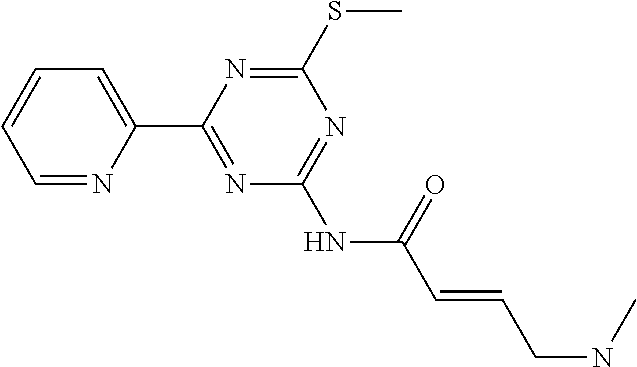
C1=NC(C2=NC(NC(=O)C=CCNC)=NC(SC)=N2)=CC=C1
